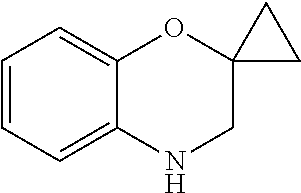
C1=CC=C2C(=C1)OC1(CN2)CC1
